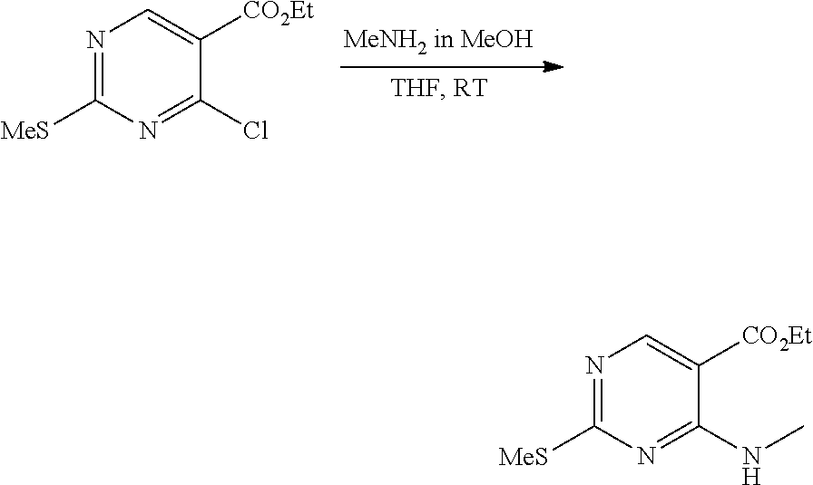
N1=C([MeS])N=C(Cl)C([CO2Et])=C1.N1=C([MeS])N=C(NC)C([CO2Et])=C1
